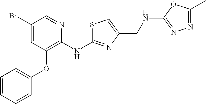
BrC1=CC(OC2=CC=CC=C2)=C(NC2=NC(C[H N]C3=NN=C(C)O3)=CS2)N=C1
